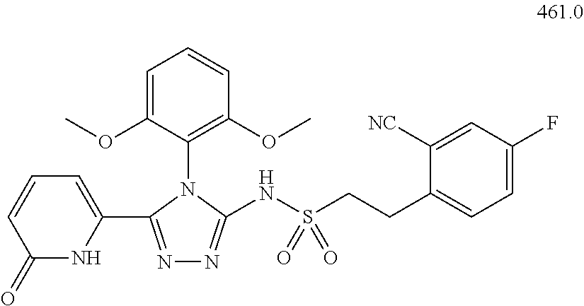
C1=C(OC)C(N2C(NS(CCC3=CC=C(F)C=C3[NC])(=O)=O)=NN=C2C2=CC=CC(=O)N2)=C(OC)C=C1
